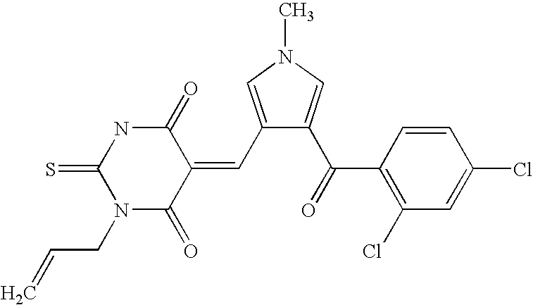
C1(C=C2C(=O)NC(=S)N(CC=C)C2=O)=CN(C)C=C1C(C1=C(Cl)C=C(Cl)C=C1)=O
